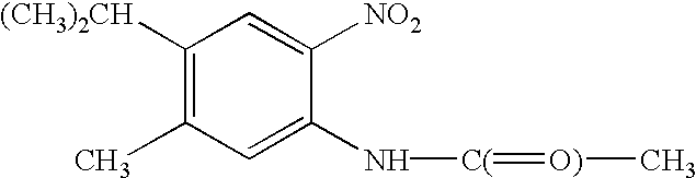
C1([(CH3)2CH])=C(C)C=C(N[C(]=[O)]C)C([NO2])=C1
